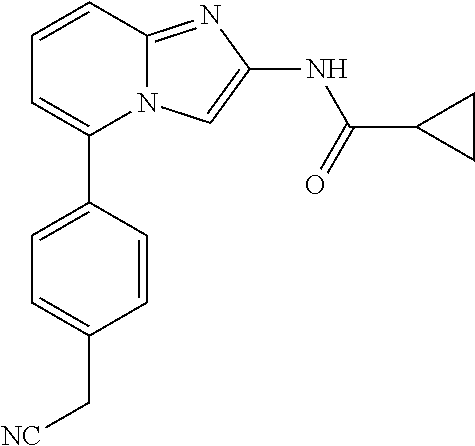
C1=CC(C2=CC=CC3=NC(NC(=O)C4CC4)=CN23)=CC=C1C[NC]
